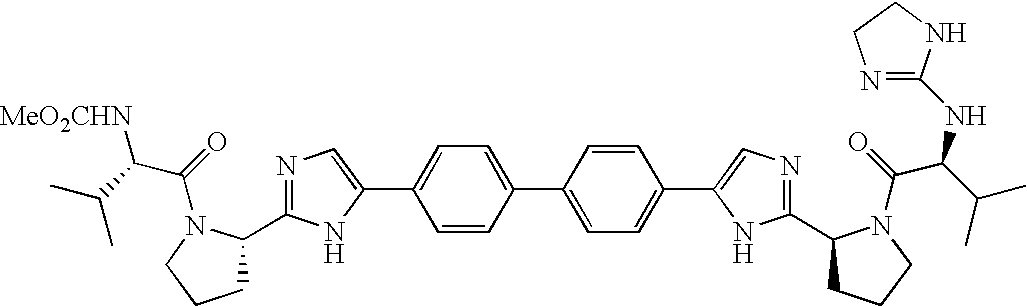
C1=CC(C2=CC=C(C3=CN=C(C4CCCN4C(=O)C(C(C)C)NC4=NCCN4)N3)C=C2)=CC=C1C1=CN=C(C2CCCN2C(=O)C(C(C)C)[MeO2CHN])N1
